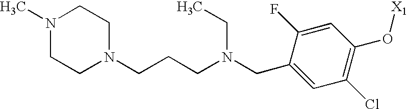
C(C1=CC(Cl)=C(O[X1])C=C1F)N(CCCN1CCN(C)CC1)CC
